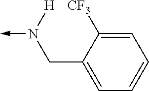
C1=C([CF3])C(CN([H])->C)=CC=C1
